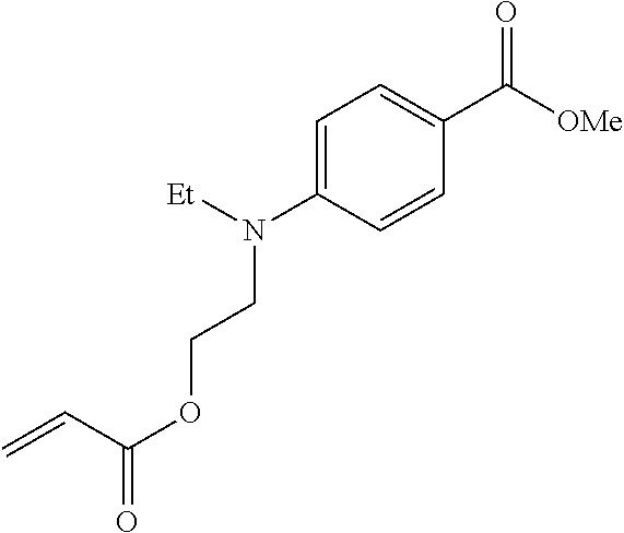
C1=C(N([Et])CCOC(=O)C=C)C=CC(C([OMe])=O)=C1
